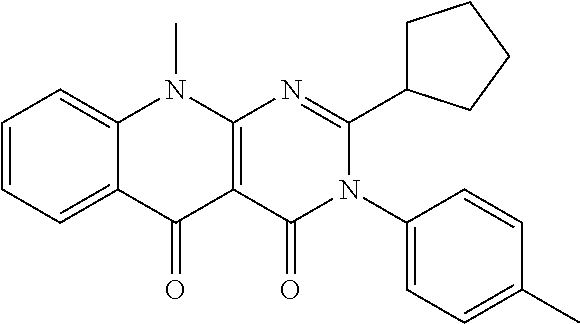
C1=CC=C2C(=C1)N(C)C1=C(C2=O)C(=O)N(C2=CC=C(C)C=C2)C(C2CCCC2)=N1
